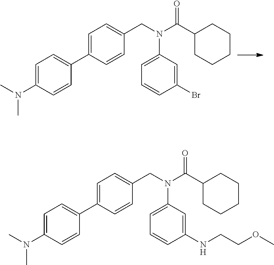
C1=C(N(C)C)C=CC(C2=CC=C(CN(C(C3CCCCC3)=O)C3=CC=CC(Br)=C3)C=C2)=C1.C1=C(N(C)C)C=CC(C2=CC=C(CN(C(C3CCCCC3)=O)C3=CC=CC(NCCOC)=C3)C=C2)=C1
